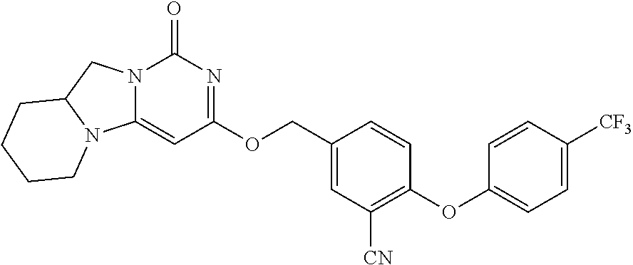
N12C(=CC(OCC3=CC([CN])=C(OC4=CC=C([CF3])C=C4)C=C3)=NC1=O)N1C(C2)CCCC1
